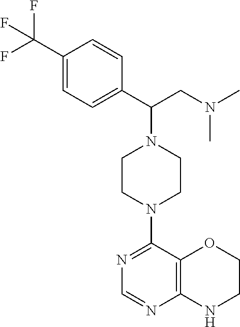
C1(C(F)(F)F)=CC=C(C(CN(C)C)N2CCN(C3=NC=NC4=C3OCCN4)CC2)C=C1
